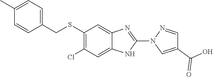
C1(C)=CC=C(CSC2=C(Cl)C=C3NC(N4N=CC(C(O)=O)=C4)=NC3=C2)C=C1
